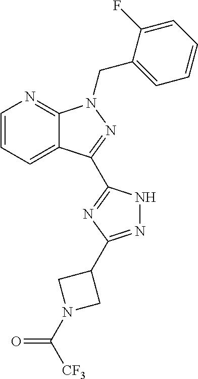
C12=CC=CN=C1N(CC1=CC=CC=C1F)N=C2C1=NC(C2CN(C([CF3])=O)C2)=NN1
